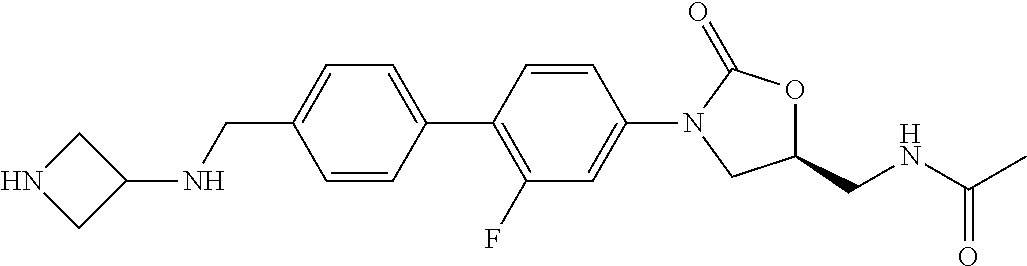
C1(C2=CC=C(CNC3CNC3)C=C2)=C(F)C=C(N2CC(CNC(C)=O)OC2=O)C=C1
